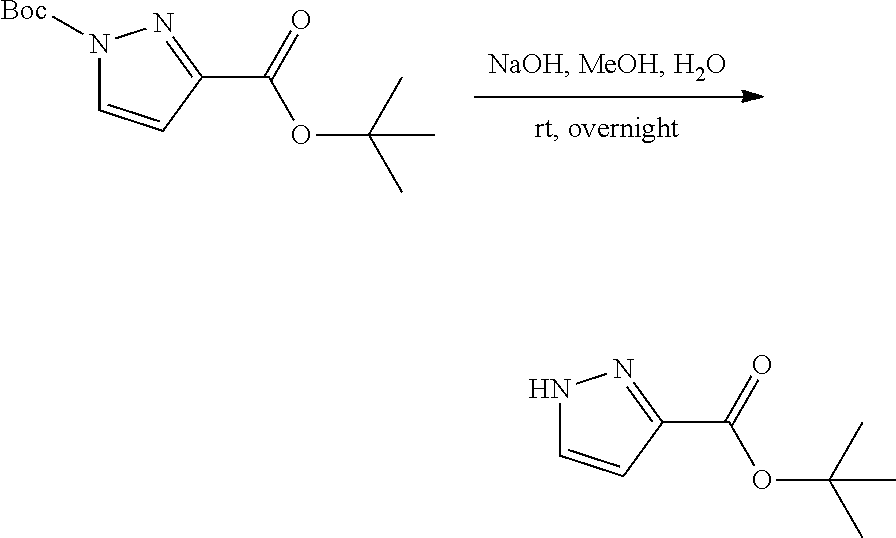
C1(C(=O)OC(C)(C)C)=NN([Boc])C=C1.C1(C(=O)OC(C)(C)C)=NNC=C1
